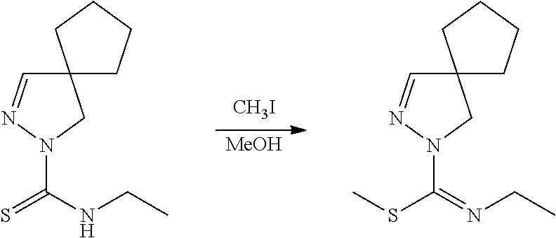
[CH3I].[MeOH].C1CCCC12C=NN(C(NCC)=S)C2.C1CCCC12C=NN(C(=NCC)SC)C2
